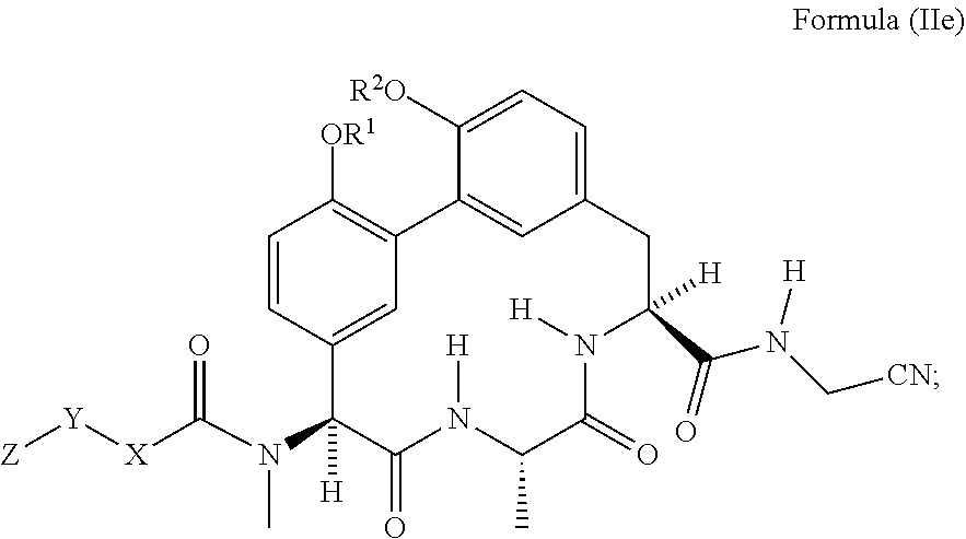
C(N(C1([H])C(=O)N([H])C(C)C(=O)N([H])C(C(N(C[CN])[H])=O)([H])CC2=CC=C([R2O])C(=C2)C2=C([OR1])C=CC1=C2)C)(=O)[X][Y][Z]
